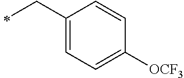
C1(CC)=CC=C([OCF3])C=C1
